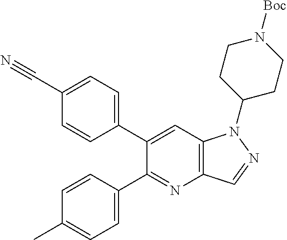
C1(C2=CC=C(C#N)C=C2)=CC2=C(N=C1C1=CC=C(C)C=C1)C=NN2C1CCN([Boc])CC1
